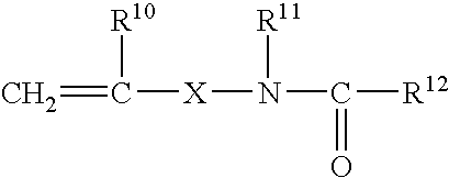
C(=C)([X]N(C([R12])=O)[R11])[R10]
